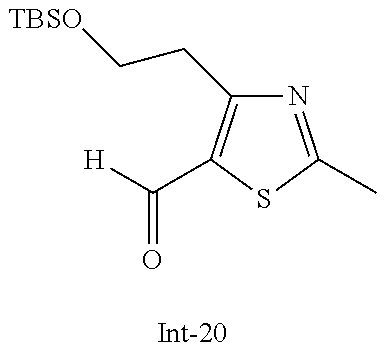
[TBSO]CCC1=C(C([H])=O)SC(C)=N1
